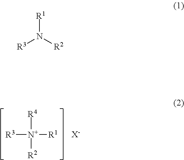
[R3][N+]([R1])([R4])[R2].[X-].[R3]N([R2])[R1]
